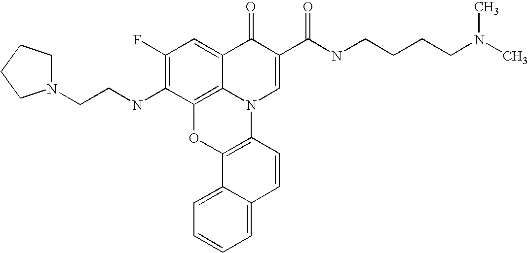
C1(F)=C(NCCN2CCCC2)C2=C3C(=C1)C(=O)C(C(NCCCCN(C)C)=O)=CN3C1=C(O2)C2=CC=CC=C2C=C1
